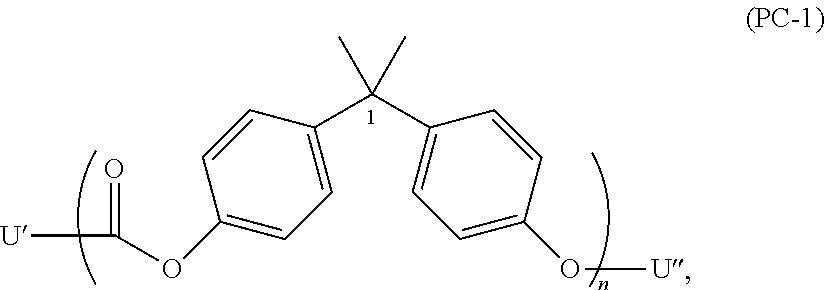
[U]C(=O)OC1=CC=C(C(C2=CC=C(O[U])C=C2)(C)C)C=C1
